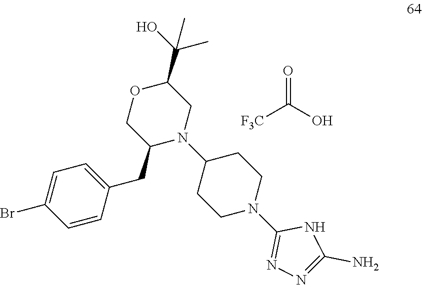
[F3C]C(O)=O.C1=CC(CC2N(C3CCN(C4=NN=C(N)N4)CC3)CC(C(C)(O)C)OC2)=CC=C1Br
